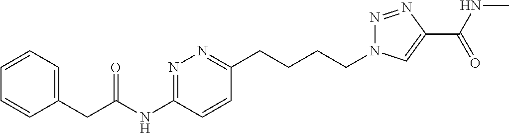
C1=CC=C(CC(NC2=NN=C(CCCCN3N=NC(C(NC)=O)=C3)C=C2)=O)C=C1
